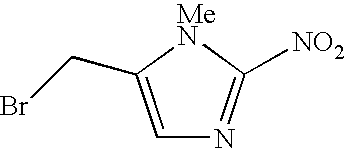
C1=C(CBr)[MeN]C([NO2])=N1
